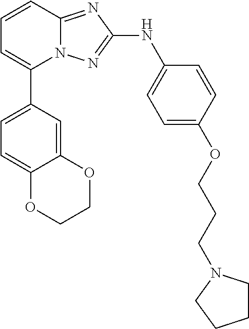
C1=CC2=NC(NC3=CC=C(OCCCN4CCCC4)C=C3)=NN2C(C2=CC=C3C(=C2)OCCO3)=C1
